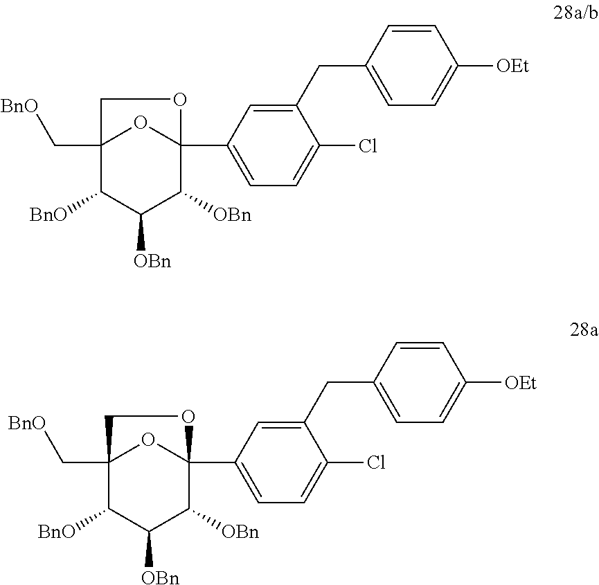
C12(C[BnO])C([BnO])C([OBn])C([OBn])C(C3=CC=C(Cl)C(CC4=CC=C([OEt])C=C4)=C3)(O1)OC2.C12(C[BnO])C([BnO])C([OBn])C([OBn])C(C3=CC=C(Cl)C(CC4=CC=C([OEt])C=C4)=C3)(O1)OC2
